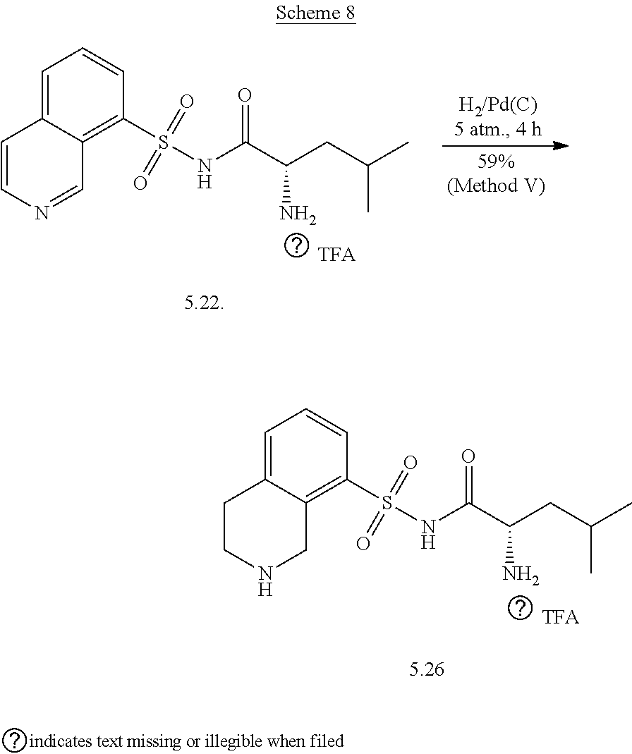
C1=C2C(=C(S(NC(C(CC(C)C)N)=O)(=O)=O)C=C1)C=NC=C2.C1=C2C(=C(S(NC(C(CC(C)C)N)=O)(=O)=O)C=C1)CNCC2
